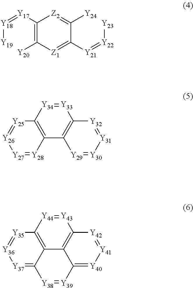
[Y18]([Y19])=[Y17]C1=C([Y20])[Z1]=C([Y21]=[Y22][Y23])C([Y24])=[Z2]1.[Y33]1=[Y34]C2=C(C3=C1[Y32]=[Y31][Y30]=[Y29]3)[Y28]=[Y27][Y26]=[Y25]2.[Y43]1=[Y44]C2=C3C4=C1[Y42]=[Y41][Y40]=C4[Y39]=[Y38]C3=[Y37][Y36]=[Y35]2
